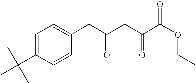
C1=C(C(C)(C)C)C=CC(CC(CC(=O)C(OCC)=O)=O)=C1
